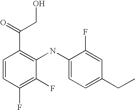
C1=CC(F)=C(F)C(NC2=CC=C(CC)C=C2F)=C1C(=O)CO
